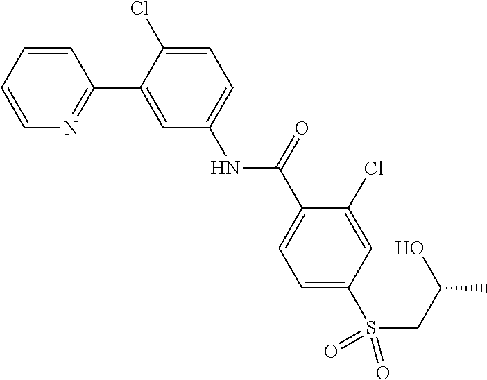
C1=CC=CN=C1C1=CC(NC(C2=CC=C(S(CC(O)C)(=O)=O)C=C2Cl)=O)=CC=C1Cl
